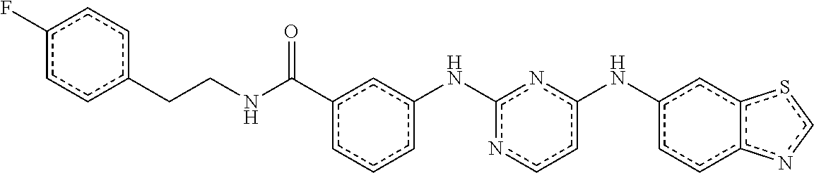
c1(F)ccc(CCNC(c2cccc(Nc3nccc(Nc4ccc5c(c4)scn5)n3)c2)=O)cc1
